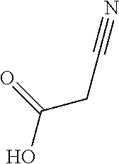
O=C(O)CC#N
